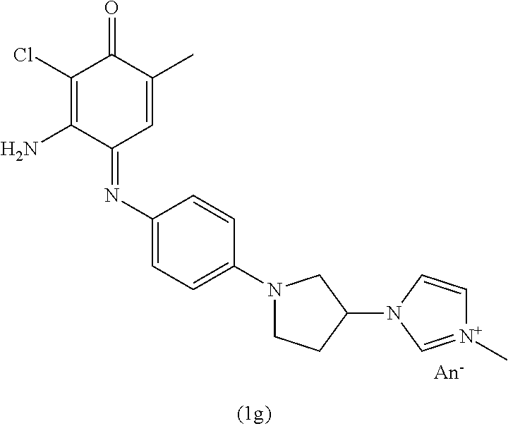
C1(Cl)=C(N)C(=NC2=CC=C(N3CCC(N4C=[N+](C)C=C4)C3)C=C2)C=C(C)C1=O
